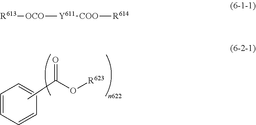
C1=CC=CC=C1.O([R623])C(=O)C.[R613][OCO][Y611][COO][R614]
